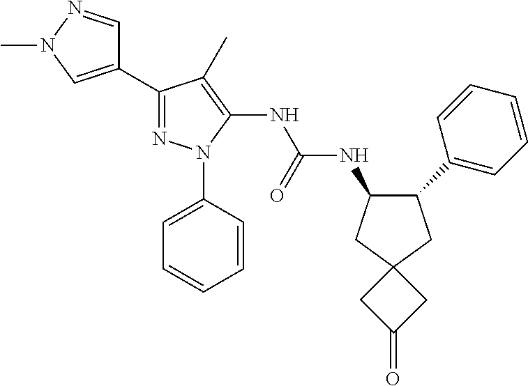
C1(C2=CC=CC=C2)CC2(CC1NC(NC1=C(C)C(C3=CN(C)N=C3)=NN1C1=CC=CC=C1)=O)CC(=O)C2
